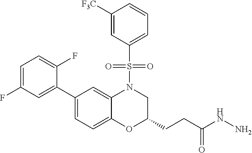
C1(C2=CC(F)=CC=C2F)=CC=C2C(=C1)N(S(=O)(=O)C1=CC=CC([F3C])=C1)CC(CCC(NN)=O)O2
